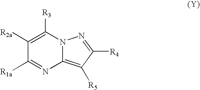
N12C(=C([R5])C([R4])=N1)N=C([R1a])C([R2a])=C2[R3]
